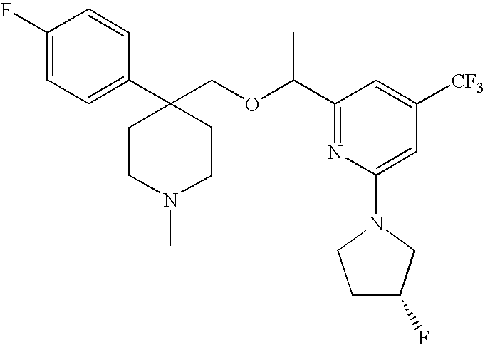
C1(F)=CC=C(C2(COC(C3=NC(N4CC(F)CC4)=CC([CF3])=C3)C)CCN(C)CC2)C=C1
